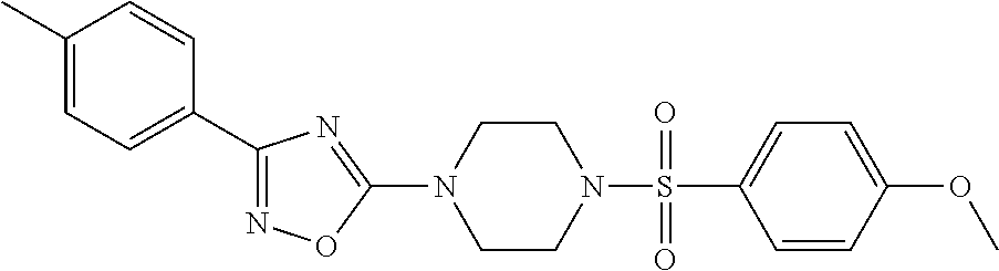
N1=C(C2=CC=C(C)C=C2)N=C(N2CCN(S(=O)(C3=CC=C(OC)C=C3)=O)CC2)O1
